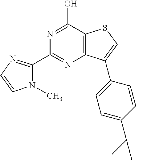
N1(C)C(C2=NC3=C(C(O)=N2)SC=C3C2=CC=C(C(C)(C)C)C=C2)=NC=C1
